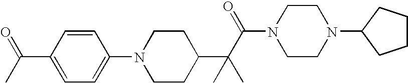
N1(C2=CC=C(C(C)=O)C=C2)CCC(C(C(N2CCN(C3CCCC3)CC2)=O)(C)C)CC1
